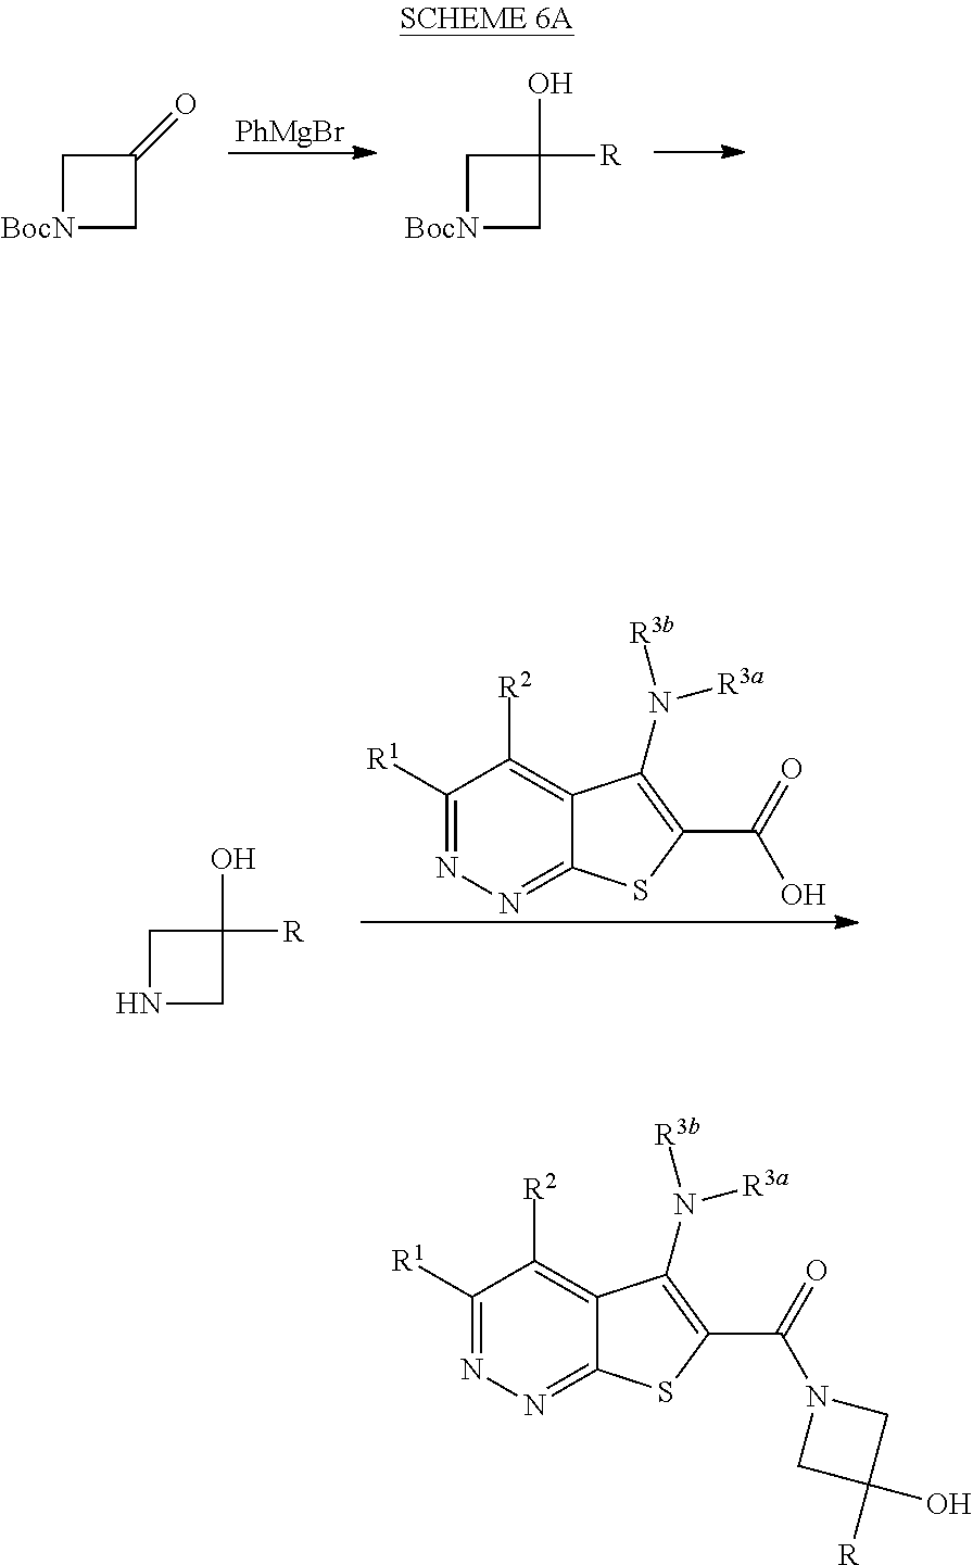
[PhMgBr].C1[BocN]CC1=O.C1[BocN]CC1(O)[R].C1NCC1(O)[R].C1([R1])=NN=C2C(=C1[R2])C(N([R3a])[R3b])=C(C(=O)O)S2.C1([R1])=NN=C2C(=C1[R2])C(N([R3a])[R3b])=C(C(=O)N1CC([R])(O)C1)S2
